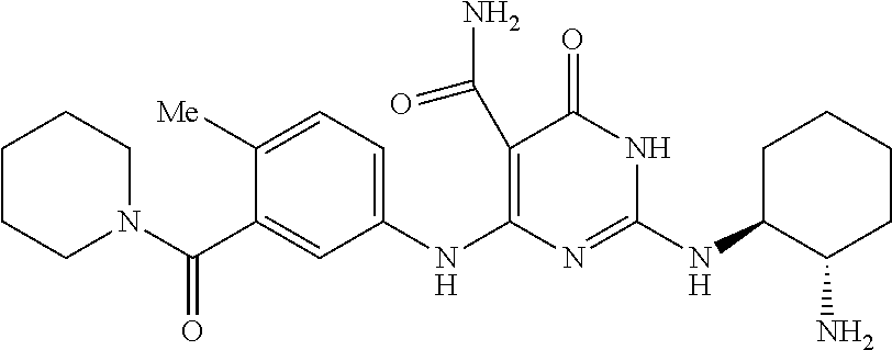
C1([Me])=CC=C(NC2=C(C(=O)N)C(=O)NC(NC3C(N)CCCC3)=N2)C=C1C(N1CCCCC1)=O
